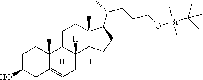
C1C(O)CC2=CCC3([H])C([H])(C2(C)C1)CCC1(C)C3([H])CCC1C(CCCO[Si](C)(C)C(C)(C)C)C
